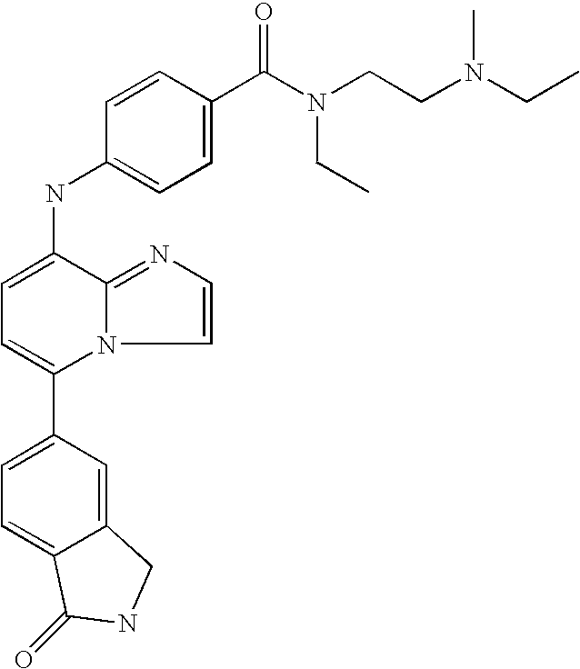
C12=CC(C3=CC=C(NC4=CC=C(C(=O)N(CC)CCN(CC)C)C=C4)C4=NC=CN34)=CC=C1C(=O)NC2
